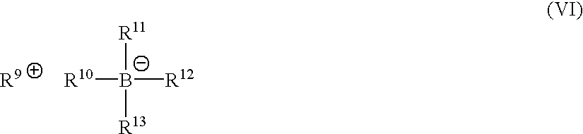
[R10][B-]([R11])([R12])[R13].[R9]
